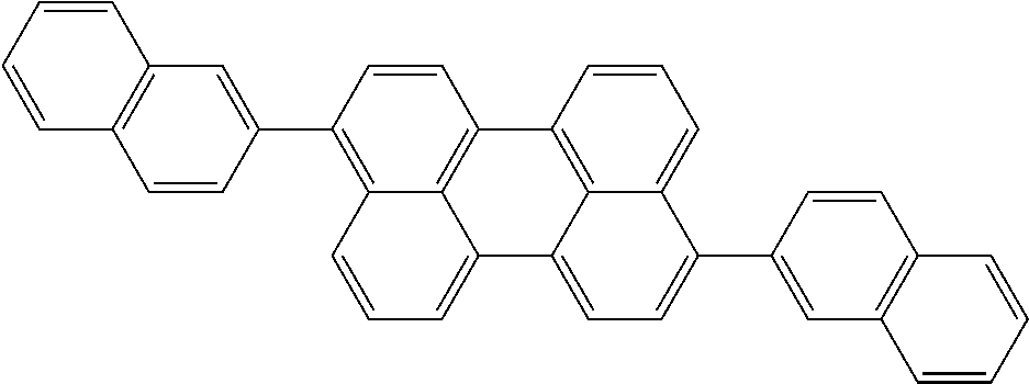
C12=C3C(=CC=C(C4=CC5=C(C=C4)C=CC=C5)C3=CC=C1)C1=CC=CC3=C(C4=CC5=C(C=C4)C=CC=C5)C=CC2=C13
